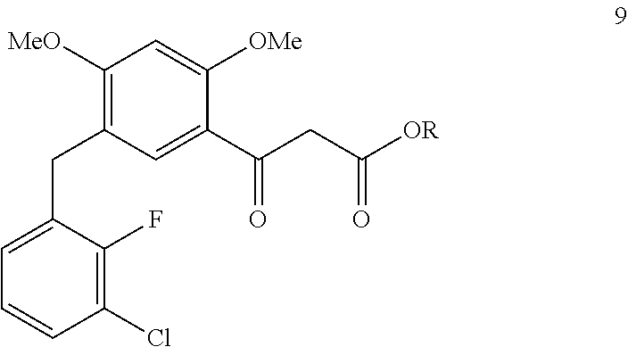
C1([MeO])=C(CC2=CC=CC(Cl)=C2F)C=C(C(CC([OR])=O)=O)C([OMe])=C1
